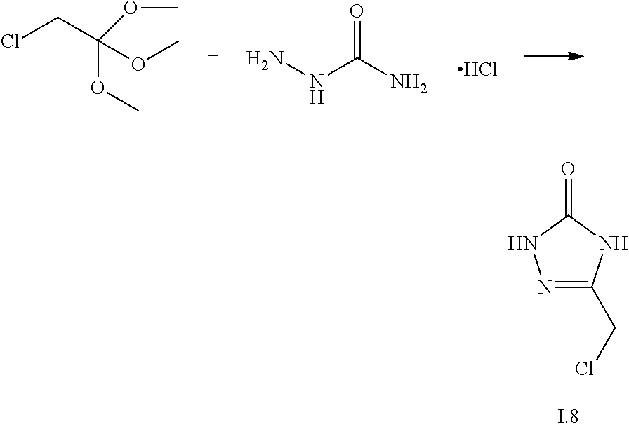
ClCC(OC)(OC)OC.N(C(N)=O)N.Cl.N1=C(CCl)NC(=O)N1
